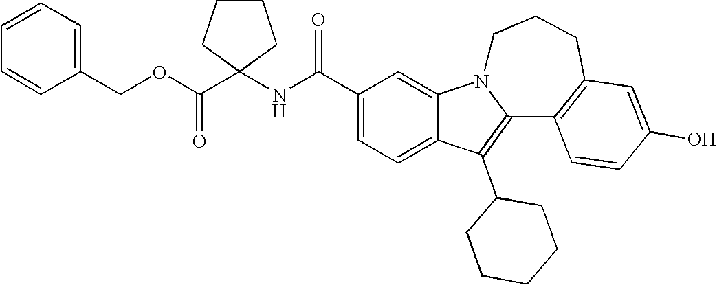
C1(C(NC2(C(OCC3=CC=CC=C3)=O)CCCC2)=O)=CC=C2C(=C1)N1C(=C2C2CCCCC2)C2=C(CCC1)C=C(O)C=C2
